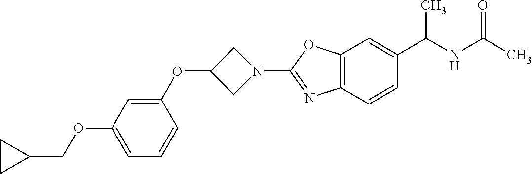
C1=C(OCC2CC2)C=C(OC2CN(C3=NC4=C(O3)C=C(C(NC(C)=O)C)C=C4)C2)C=C1
